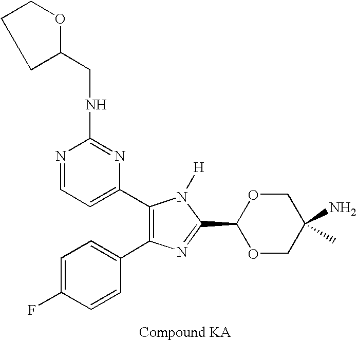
C1=C(F)C=CC(C2=C(C3=CC=NC(NCC4OCCC4)=N3)N([H])C(C3OCC(N)(C)CO3)=N2)=C1
